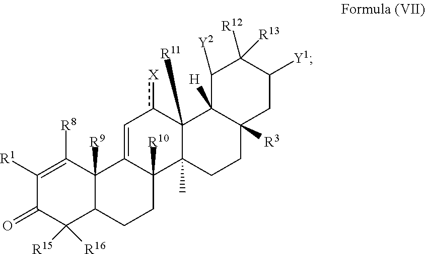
C1([R1])=C([R8])C2([R9])C(C([R16])([R15])C1=O)CCC1([R10])C2=Cc([X])C2([R11])C1(C)CCC1([R3])C2([H])C([Y2])C([R13])([R12])C([Y1])C1
